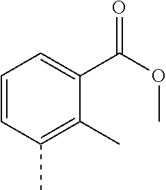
C1=CC(C)=C(C)C(C(OC)=O)=C1
